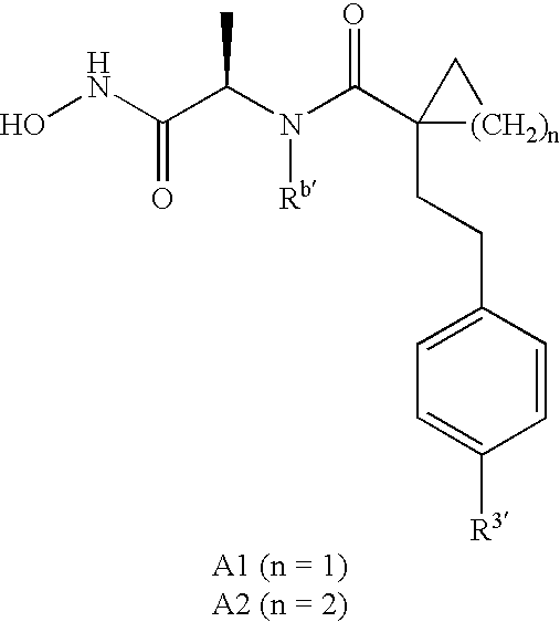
C1(CCC2(C(N(C(C(NO)=O)C)[Rb])=O)[(CH2)n]C2)=CC=C([R3])C=C1
